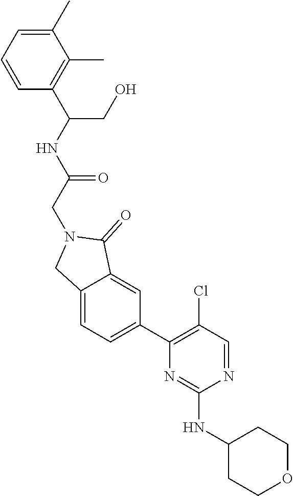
N1=CC(Cl)=C(C2=CC=C3C(=C2)C(=O)N(CC(=O)NC(CO)C2=C(C)C(C)=CC=C2)C3)N=C1NC1CCOCC1
